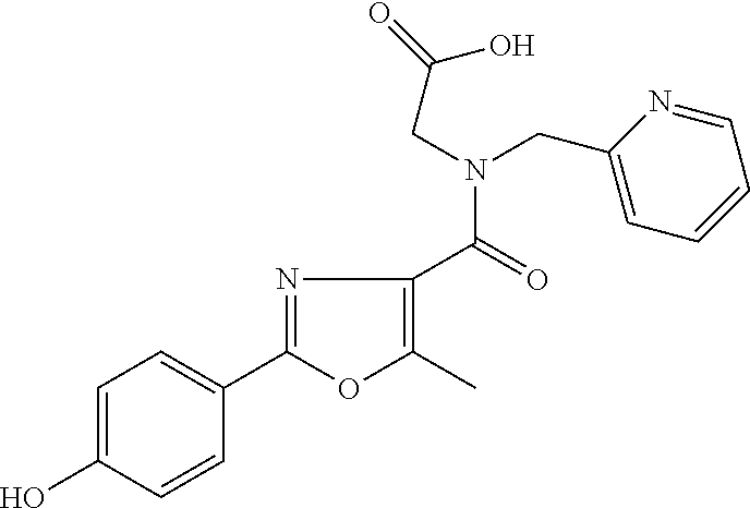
C1=C(O)C=CC(C2=NC(C(=O)N(CC(=O)O)CC3=CC=CC=N3)=C(C)O2)=C1
